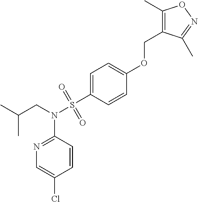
CC(CN(S(=O)(=O)C1=CC=C(OCC2=C(C)ON=C2C)C=C1)C1=NC=C(Cl)C=C1)C
